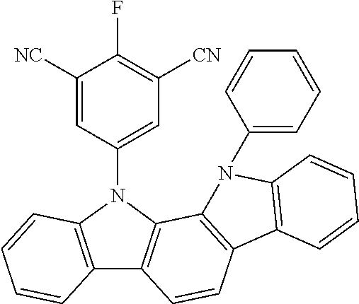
C1([NC])=CC(N2C3=C(C4=C2C2=C(C=C4)C4=C(C=CC=C4)N2C2=CC=CC=C2)C=CC=C3)=CC([CN])=C1F
